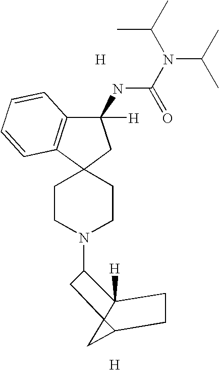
[H].C1CN(C2C3([H])C4(C(C4)CC3)C2)CCC12C1=C(C(NC(=O)N(C(C)C)C(C)C)([H])C2)C=CC=C1.[H]
